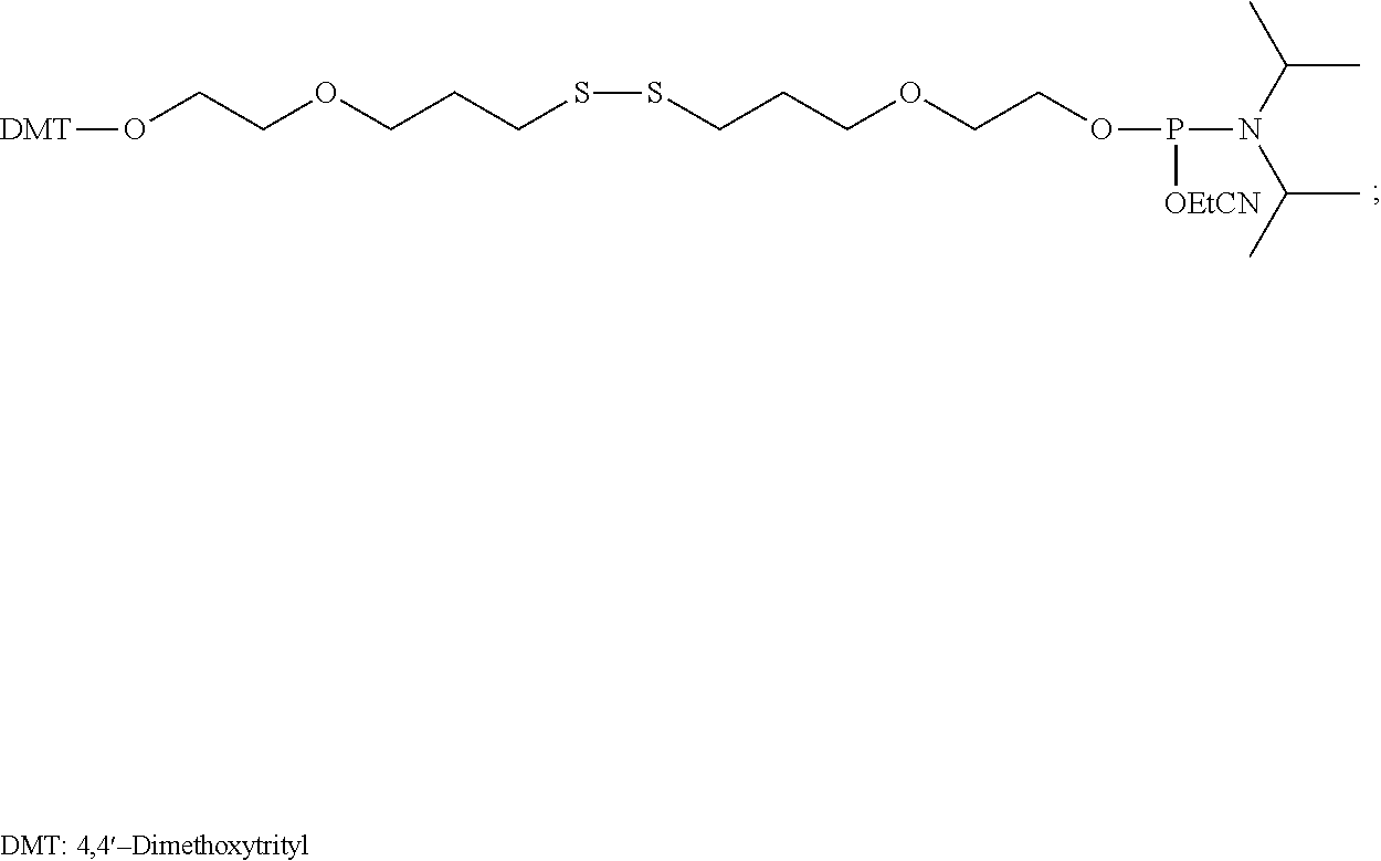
[DMT]OCCOCCCSSCCCOCCOP([OEtCN])N(C(C)C)C(C)C
